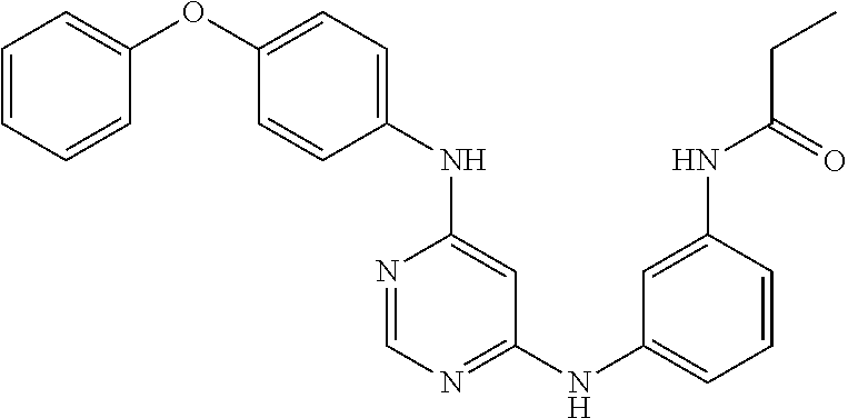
C1(OC2=CC=CC=C2)=CC=C(NC2=CC(NC3=CC=CC(NC(CC)=O)=C3)=NC=N2)C=C1
